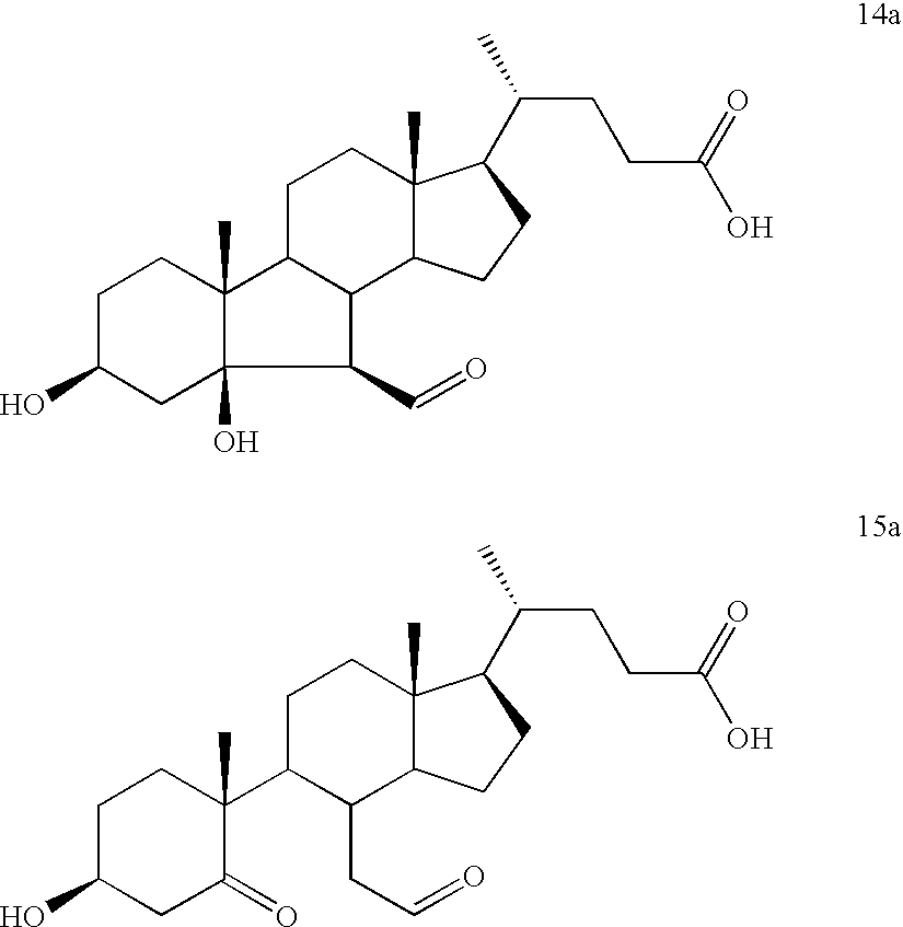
C1C(O)CC2(O)C(C)(C1)C1C(C2C=O)C2C(C)(CC1)C(C(CCC(O)=O)C)CC2.C1C(O)CC(=O)C(C2C(CC=O)C3C(C)(CC2)C(C(CCC(O)=O)C)CC3)(C)C1
